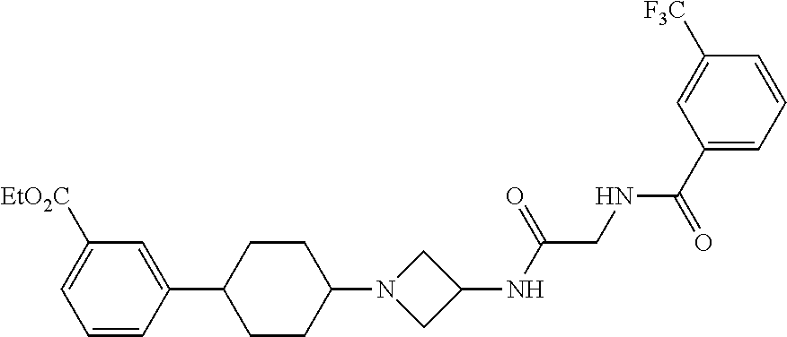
C1([EtO2C])=CC=CC(C2CCC(N3CC(NC(CNC(C4=CC=CC([F3C])=C4)=O)=O)C3)CC2)=C1
